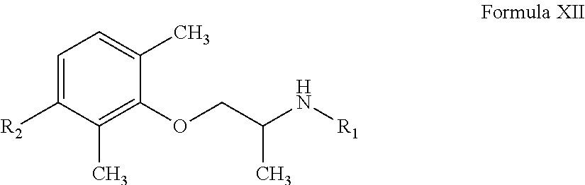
C1=C([R2])C(C)=C(OCC(N[R1])C)C(C)=C1
